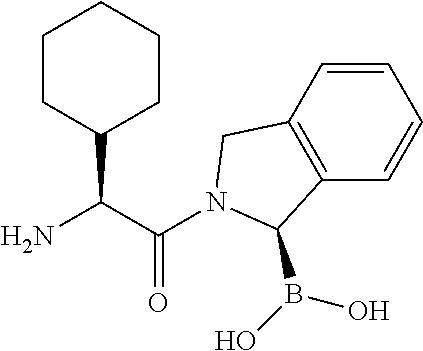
C(C(=O)N1CC2=C(C=CC=C2)C1B(O)O)(C1CCCCC1)N
